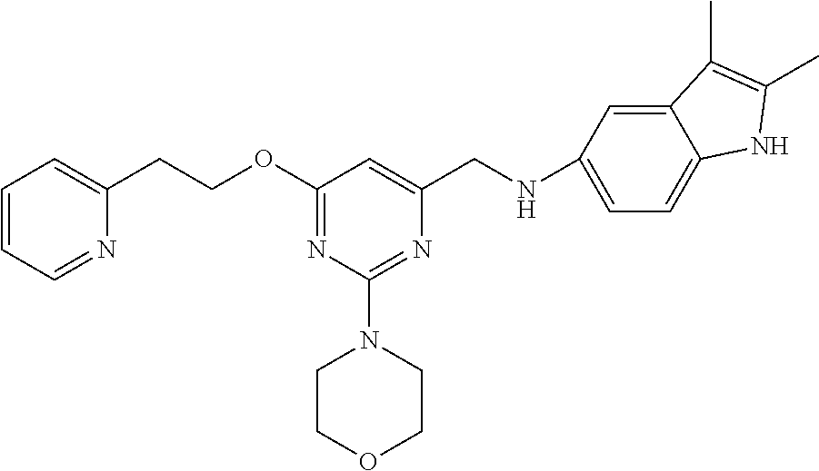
C(C1=CC(OCCC2=CC=CC=N2)=NC(N2CCOCC2)=N1)NC1=CC=C2C(=C1)C(C)=C(C)N2
